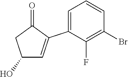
C1(O)C=C(C2=CC=CC(Br)=C2F)C(=O)C1
